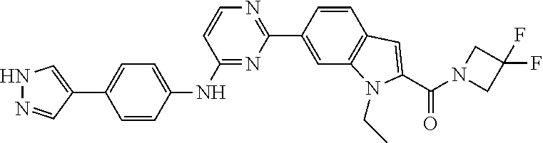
C1=C(C2=NC=CC(NC3=CC=C(C4=CNN=C4)C=C3)=N2)C=CC2=C1N(CC)C(C(N1CC(F)(F)C1)=O)=C2
